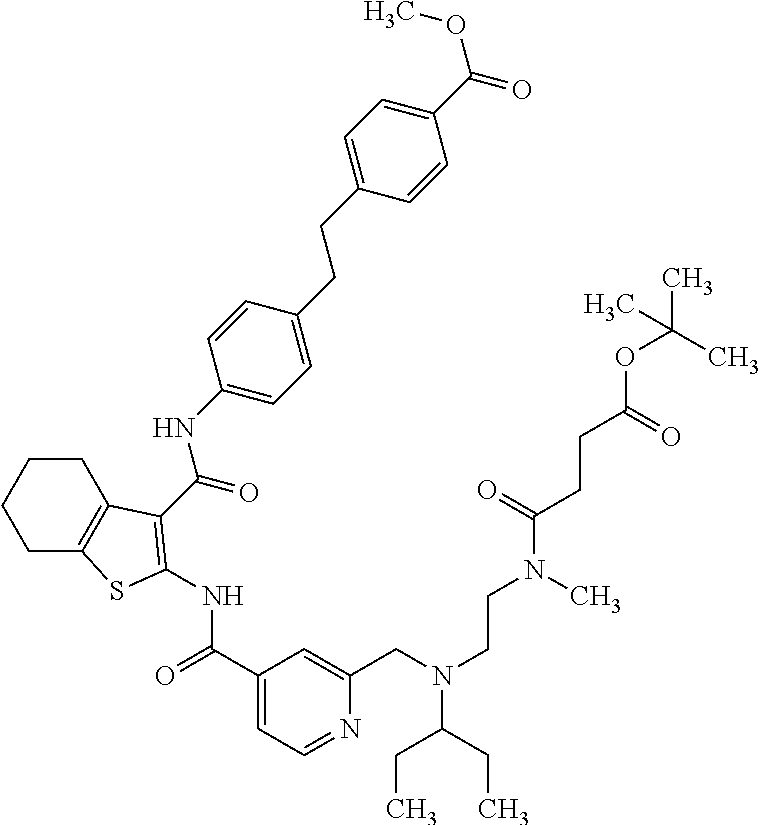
C1(C(=O)NC2=C(C(=O)NC3=CC=C(CCC4=CC=C(C(OC)=O)C=C4)C=C3)C3=C(CCCC3)S2)=CC=NC(CN(CCN(C(CCC(OC(C)(C)C)=O)=O)C)C(CC)CC)=C1
